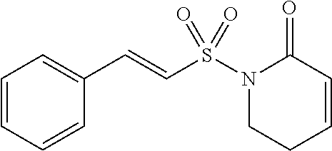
C1=CC=CC(C=CS(N2CCC=CC2=O)(=O)=O)=C1
